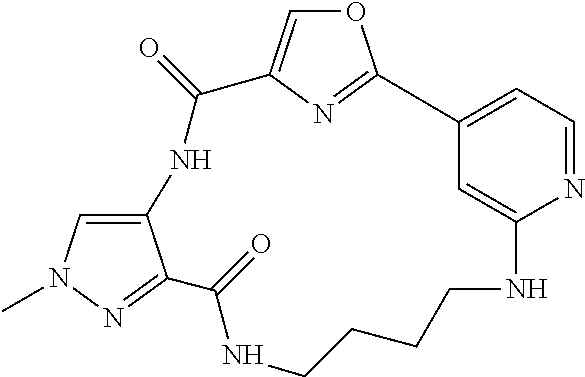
C1CCCNC2=CC(=CC=N2)C2=NC(=CO2)C(=O)NC2=CN(C)N=C2C(=O)N1
